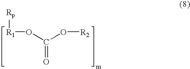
[R1](OC(=O)O[R2])[Rp]
